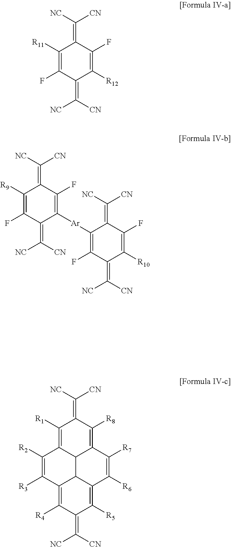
C1([R11])=C(F)C(=C([CN])[NC])C([R12])=C(F)C1=C([NC])[CN].C1([R9])=C(F)C(=C([CN])[NC])C([Ar]C2=C(F)C(=C([NC])[CN])C([R10])=C(F)C2=C([NC])[CN])=C(F)C1=C([NC])[CN].C1([R1])=C2C3C(=C([R8])C1=C([NC])[CN])C([R7])=C([R6])C1=C([R5])C(=C([CN])[NC])C([R4])=C(C([R3])=C2[R2])C31
